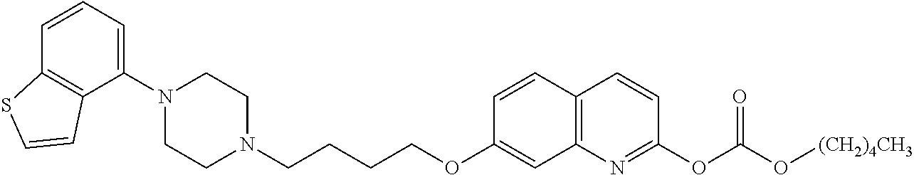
C1(N2CCN(CCCCOC3=CC4=C(C=C3)C=CC(OC(=O)O[(CH2)4CH3])=N4)CC2)=CC=CC2=C1C=CS2
